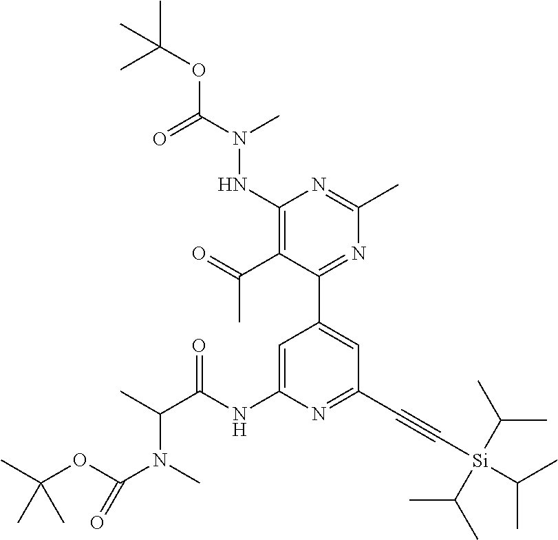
C1(C2=CC(C#C[Si](C(C)C)(C(C)C)C(C)C)=NC(NC(C(C)N(C)C(OC(C)(C)C)=O)=O)=C2)=NC(C)=NC(NN(C(OC(C)(C)C)=O)C)=C1C(=O)C
